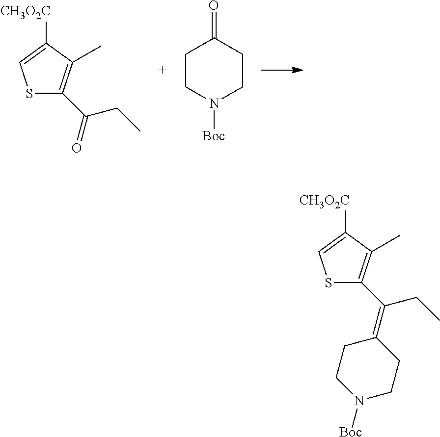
S1C(C(=O)CC)=C(C)C([CH3O2C])=C1.C1CN([Boc])CCC1=O.S1C(C(=C2CCN([Boc])CC2)CC)=C(C)C([CH3O2C])=C1
